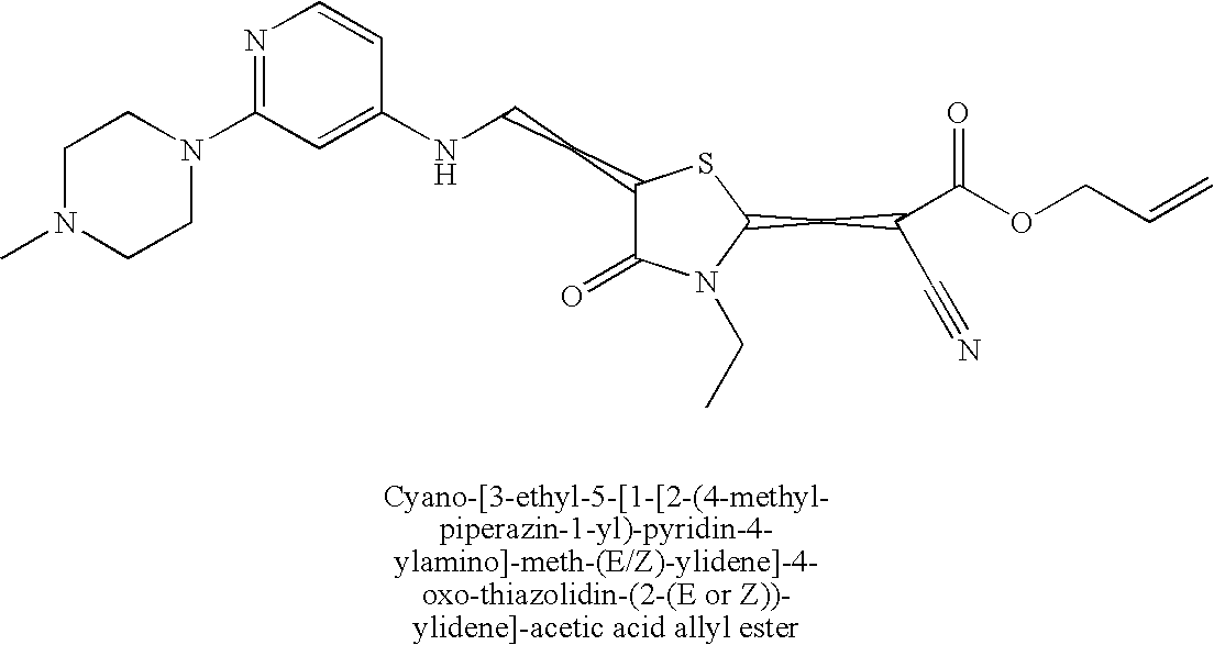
C1(CCNC2=CC(N3CCN(C)CC3)=NC=C2)C(=O)N(CC)C(CC(C#N)C(OCC=C)=O)S1
